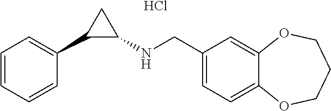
C1=CC=CC(C2C(NCC3=CC=C4C(=C3)OCCCO4)C2)=C1.Cl
